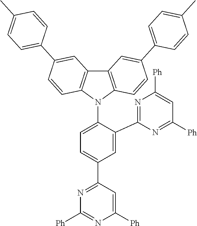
C1=C(C2=NC([Ph])=CC([Ph])=N2)C(N2C3=C(C4=C2C=CC(C2=CC=C(C)C=C2)=C4)C=C(C2=CC=C(C)C=C2)C=C3)=CC=C1C1=NC([Ph])=NC([Ph])=C1
